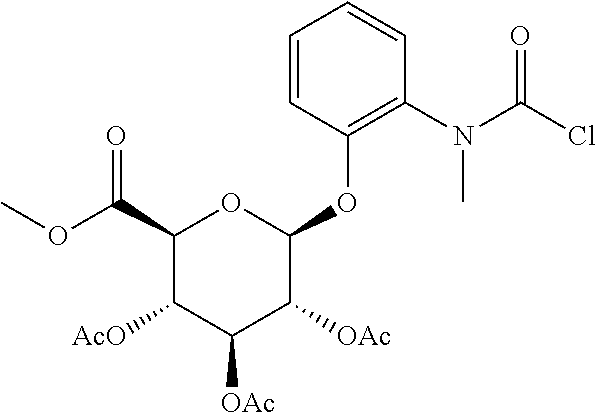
C1=CC(OC2OC(C(OC)=O)C([AcO])C([OAc])C2[OAc])=C(N(C(Cl)=O)C)C=C1
